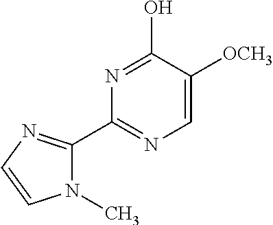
N1=C(C2=NC=CN2C)N=C(O)C([OCH3])=C1
